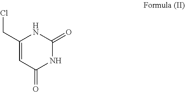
C1(CCl)=CC(=O)NC(=O)N1
